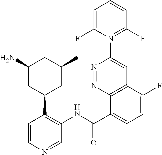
C1=CC(F)=N(C2=CC3=C(N=N2)C(C(NC2=C(C4CC(C)CC(N)C4)C=CN=C2)=O)=CC=C3F)C(F)=C1
